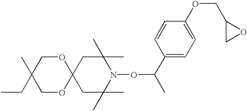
C1C(C)(C)N(OC(C)C2=CC=C(OCC3CO3)C=C2)C(C)(C)CC12OCC(C)(CC)CO2
